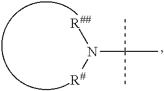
N([R#])([R##])C(C)(C)C
